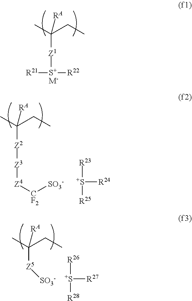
C([Z1][S+]([R22])[R21])(C)(CC)[RA].[M-].C([Z2][Z3][Z4][CF2][SO3-])(C)(CC)[RA].[S+]([R23])([R25])[R24].C([Z5][SO3-])(C)(CC)[RA].[S+]([R26])([R28])[R27]
